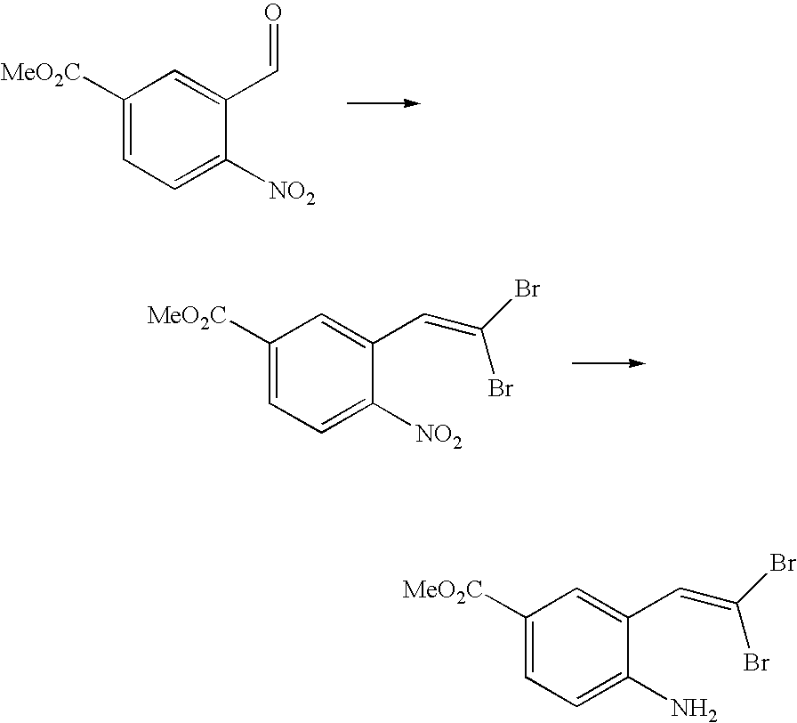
C1([MeO2C])=CC=C([NO2])C(C=O)=C1.C1([MeO2C])=CC=C([NO2])C(C=C(Br)Br)=C1.C1([MeO2C])=CC=C(N)C(C=C(Br)Br)=C1
